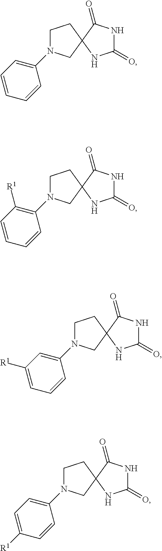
C1(=O)NC(=O)C2(N1)CCN(C1=CC=CC=C1)C2.C1(=O)NC(=O)C2(N1)CCN(C1=CC([R1])=CC=C1)C2.C1(=O)NC(=O)C2(N1)CCN(C1=CC=C([R1])C=C1)C2.C1(=O)NC(=O)C2(N1)CCN(C1=C([R1])C=CC=C1)C2
